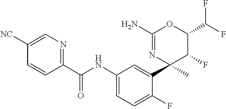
C1(C(NC2=CC=C(F)C(C3(C)C(F)C(C(F)F)OC(N)=N3)=C2)=O)=NC=C([NC])C=C1
